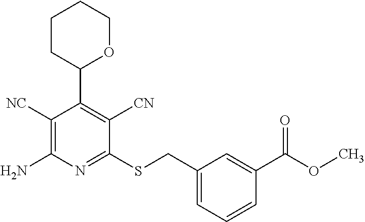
C1(SCC2=CC=CC(C(OC)=O)=C2)=NC(N)=C([NC])C(C2OCCCC2)=C1[CN]
